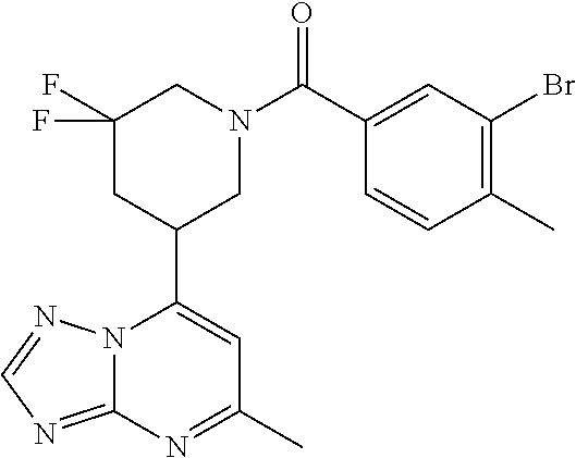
N12C(=NC=N1)N=C(C)C=C2C1CN(C(=O)C2=CC(Br)=C(C)C=C2)CC(F)(F)C1
